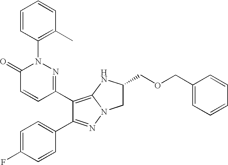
C1(C2=NN(C3=C(C)C=CC=C3)C(=O)C=C2)=C2N(N=C1C1=CC=C(F)C=C1)CC(COCC1=CC=CC=C1)N2
